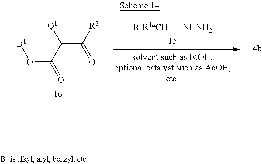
C(C([R2])=O)(C(=O)O[B1])[Q1].[R1R1aCH][NHNH2]
